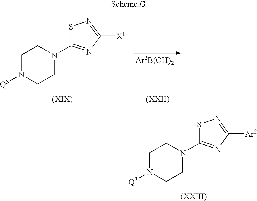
C1N([Q3])CCN(C2=NC([X1])=NS2)C1.C1N([Q3])CCN(C2=NC([Ar2])=NS2)C1
